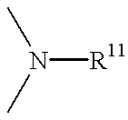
[R11]N(C)C
